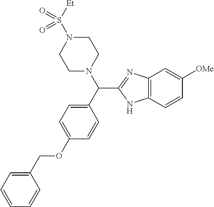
C1(C(N2CCN(S([Et])(=O)=O)CC2)C2=NC3=C(N2)C=CC([OMe])=C3)=CC=C(OCC2=CC=CC=C2)C=C1
